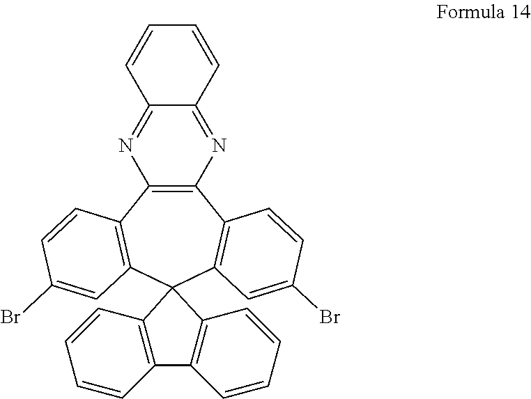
C12=C(C3=C(C=C(Br)C=C3)C3(C4=C1C=CC(Br)=C4)C1=C(C=CC=C1)C1=C3C=CC=C1)N=C1C(=N2)C=CC=C1
